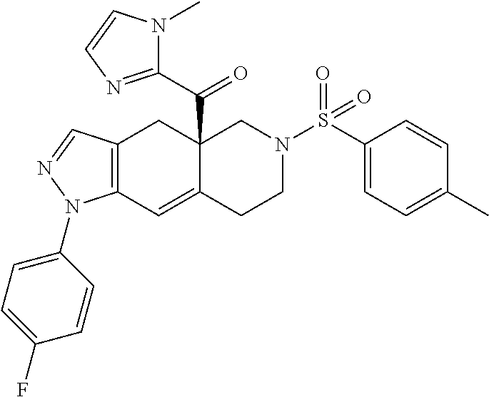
C12=C(C=NN1C1=CC=C(F)C=C1)CC1(C(=O)C3=NC=CN3C)C(=C2)CCN(S(C2=CC=C(C)C=C2)(=O)=O)C1
